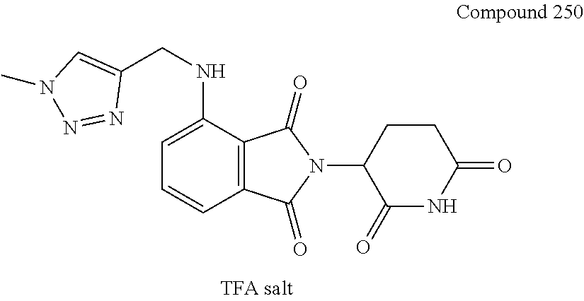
C12=C(C(=O)N(C3C(=O)NC(=O)CC3)C1=O)C(NCC1=CN(C)N=N1)=CC=C2
